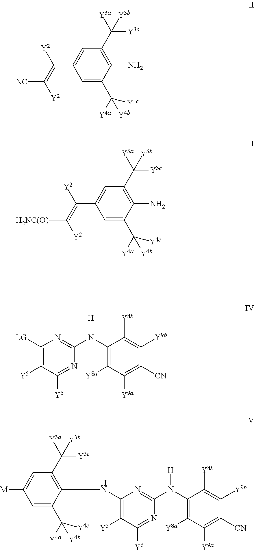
NC1=C(C([Y3a])([Y3c])[Y3b])C=C(C(=C([Y2])[NC])[Y2])C=C1C([Y4a])([Y4c])[Y4b].NC1=C(C([Y3a])([Y3c])[Y3b])C=C(C(=C([Y2])[H2NC(O)])[Y2])C=C1C([Y4a])([Y4c])[Y4b].C1(N(C2=C([Y8a])C([Y9a])=C([CN])C([Y9b])=C2[Y8b])[H])=NC(NC2=C(C([Y3a])([Y3c])[Y3b])C=C([M])C=C2C([Y4a])([Y4c])[Y4b])=C([Y5])C([Y6])=N1.C1(N(C2=C([Y8a])C([Y9a])=C([CN])C([Y9b])=C2[Y8b])[H])=NC([LG])=C([Y5])C([Y6])=N1
